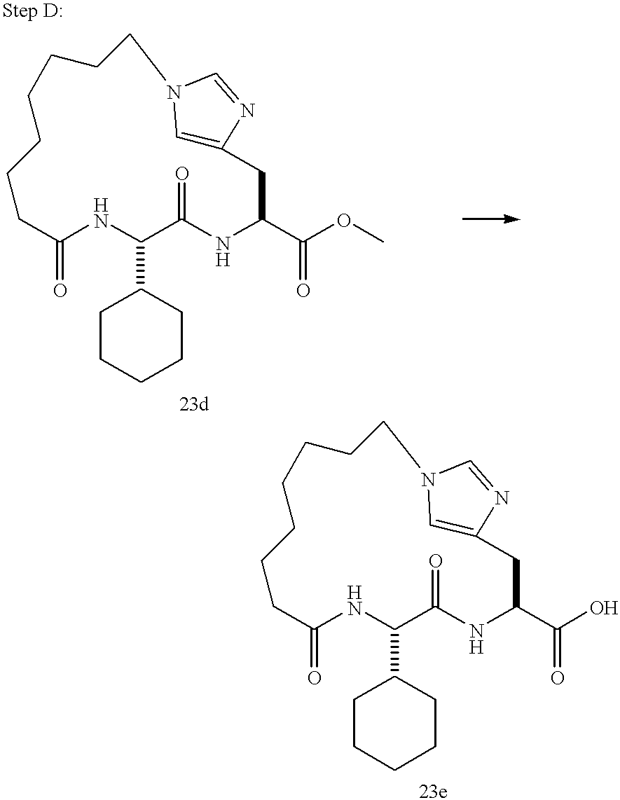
C1(=O)NC(C2CCCCC2)C(=O)NC(C(OC)=O)CC2=CN(C=N2)CCCCCCC1.C1(=O)NC(C2CCCCC2)C(=O)NC(C(O)=O)CC2=CN(C=N2)CCCCCCC1
